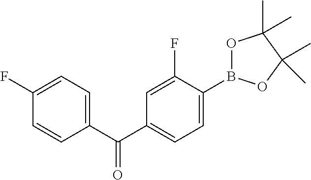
C1=C(C(C2=CC=C(B3OC(C)(C)C(C)(C)O3)C(F)=C2)=O)C=CC(F)=C1
